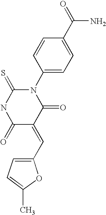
N1(C2=CC=C(C(=O)N)C=C2)C(=S)NC(=O)C(=CC2=CC=C(C)O2)C1=O
